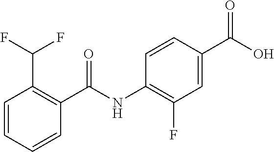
C1=CC=CC(C(NC2=C(F)C=C(C(O)=O)C=C2)=O)=C1C(F)F
